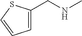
C1(CNC)=CC=CS1
